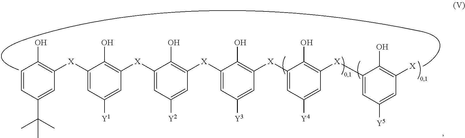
C1=CC(C(C)(C)C)=CC([X]C2=CC([Y1])=CC([X]C3=CC([Y2])=CC([X]C4=CC([Y3])=CC([X]C5=CC([Y4])=CC([X]C6=CC([Y5])=CC([X])=C6O)=C5O)=C4O)=C3O)=C2O)=C1O
